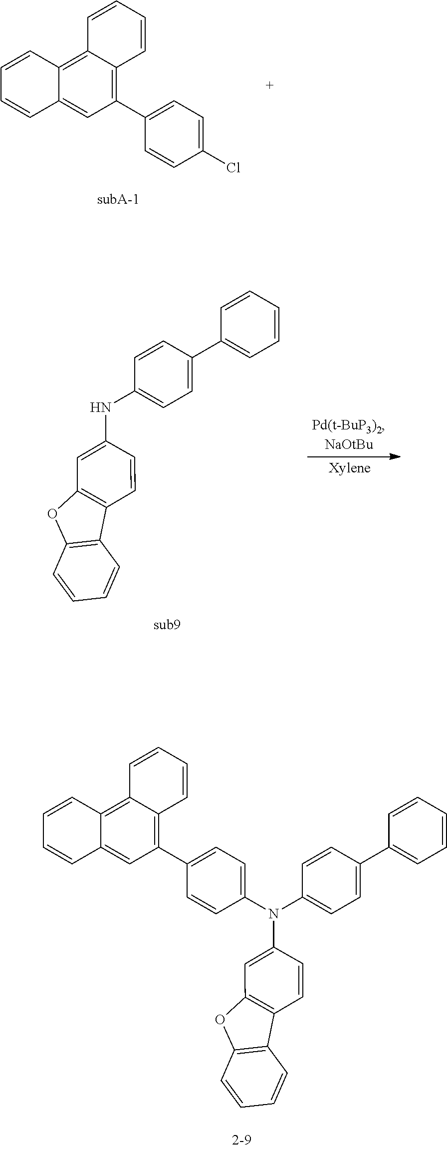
C1=CC2=CC(C3=CC=C(Cl)C=C3)=C3C(=C2C=C1)C=CC=C3.C1=CC(NC2=CC3=C(C=C2)C2=C(O3)C=CC=C2)=CC=C1C1=CC=CC=C1.C1=CC2=CC(C3=CC=C(N(C4=CC=C(C5=CC=CC=C5)C=C4)C4=CC5=C(C=C4)C4=C(O5)C=CC=C4)C=C3)=C3C(=C2C=C1)C=CC=C3
